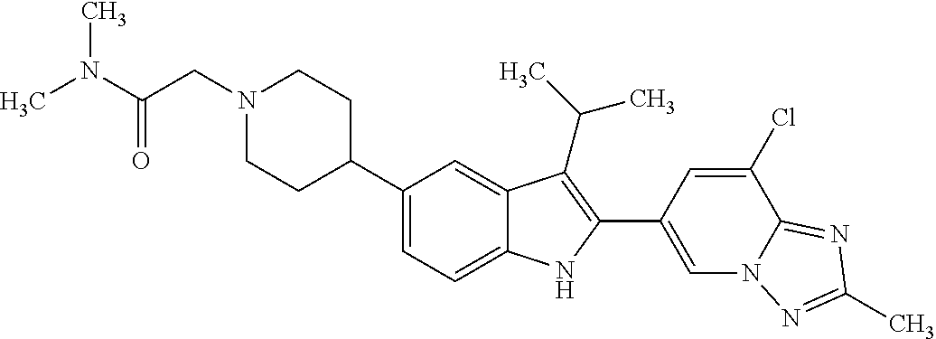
C1(C2CCN(CC(N(C)C)=O)CC2)=CC=C2C(=C1)C(C(C)C)=C(C1=CN3C(=NC(C)=N3)C(Cl)=C1)N2
